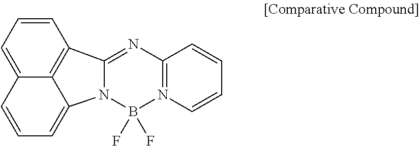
C1=CC=C2C3=C1C1=NC4=N(B(F)(F)N1C3=CC=C2)C=CC=C4
